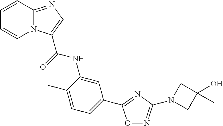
C1=CC2=NC=C(C(=O)NC3=CC(C4=NC(N5CC(O)(C)C5)=NO4)=CC=C3C)N2C=C1
